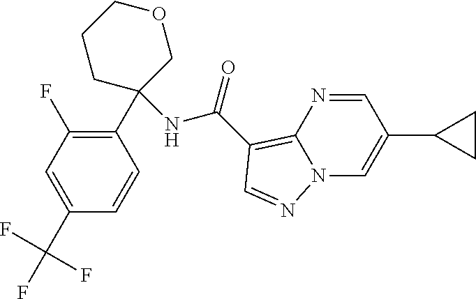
C1(C(F)(F)F)=CC(F)=C(C2(NC(=O)C3=C4N(C=C(C5CC5)C=N4)N=C3)COCCC2)C=C1
